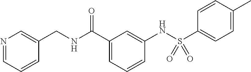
N1=CC=CC(CNC(C2=CC=CC(NS(C3=CC=C(C)C=C3)(=O)=O)=C2)=O)=C1
